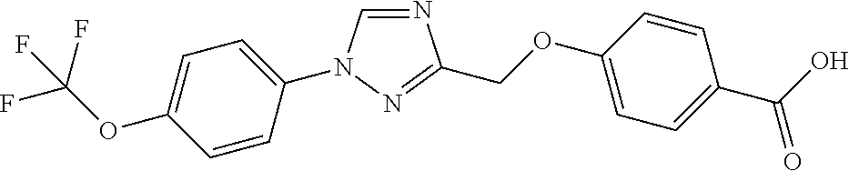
N1=CN(C2=CC=C(OC(F)(F)F)C=C2)N=C1COC1=CC=C(C(O)=O)C=C1
